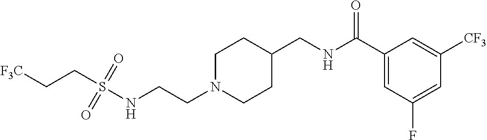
S(NCCN1CCC(CNC(C2=CC(F)=CC([CF3])=C2)=O)CC1)(=O)(=O)CC[F3C]
